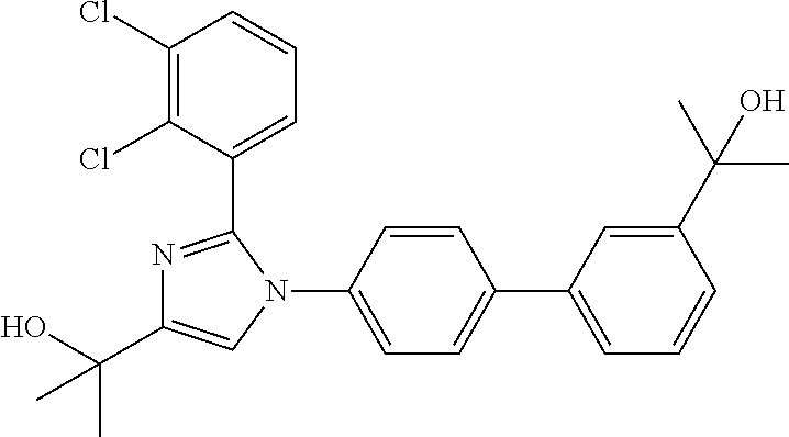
C1=C(C2=CC=C(N3C(C4=CC=CC(Cl)=C4Cl)=NC(C(C)(O)C)=C3)C=C2)C=C(C(C)(C)O)C=C1
